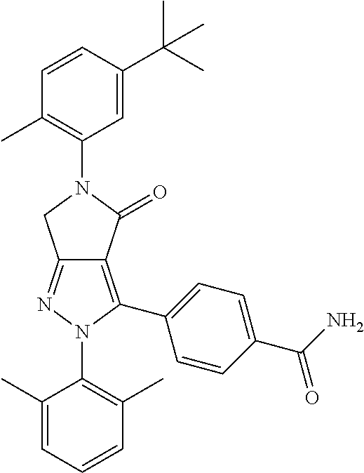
C1(C)=CC=CC(C)=C1N1C(C2=CC=C(C(N)=O)C=C2)=C2C(=N1)CN(C1=C(C)C=CC(C(C)(C)C)=C1)C2=O
